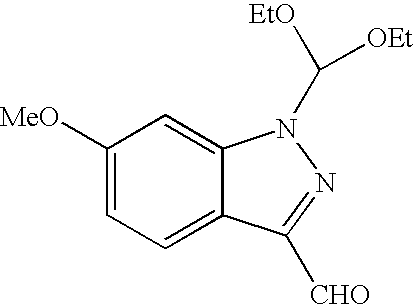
C1([MeO])=CC=C2C(=C1)N(C([EtO])[OEt])N=C2[CHO]
